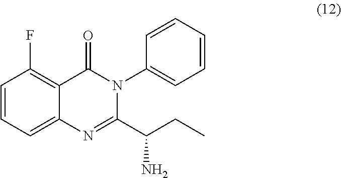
C1=CC(F)=C2C(=C1)N=C(C(CC)N)N(C1=CC=CC=C1)C2=O
